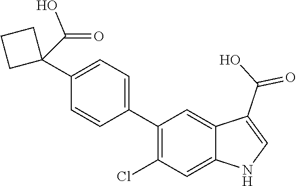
C1=CC(C2=C(Cl)C=C3C(=C2)C(C(O)=O)=CN3)=CC=C1C1(C(=O)O)CCC1
